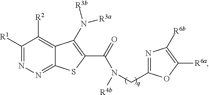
C1([R1])=NN=C2C(=C1[R2])C(N([R3a])[R3b])=C(C(N([R4b])CC1=NC([R6b])=C([R6a])O1)=O)S2
